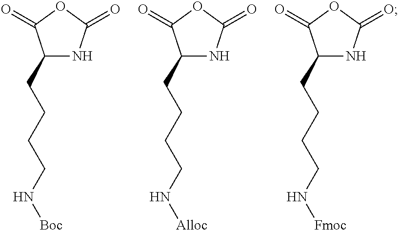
C1(CCCCN[Boc])NC(=O)OC1=O.C1(CCCCN[Alloc])NC(=O)OC1=O.C1(CCCCN[Fmoc])NC(=O)OC1=O
